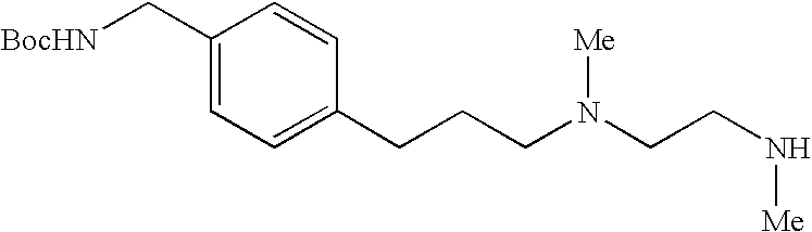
C1(C[BocHN])=CC=C(CCCN(CCN[Me])[Me])C=C1
